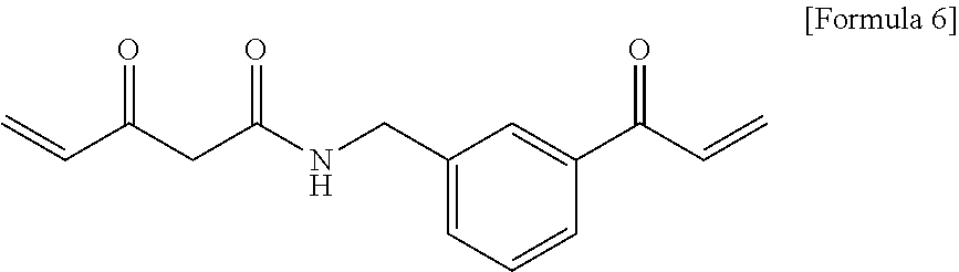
C1(CNC(CC(C=C)=O)=O)=CC=CC(C(C=C)=O)=C1
